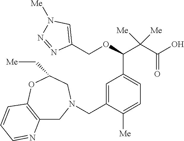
C(C1=CC(C(OCC2=CN([Me])N=N2)C(C(O)=O)([Me])[Me])=CC=C1[Me])N1CC2=C(OC(C[Me])C1)C=CC=N2
